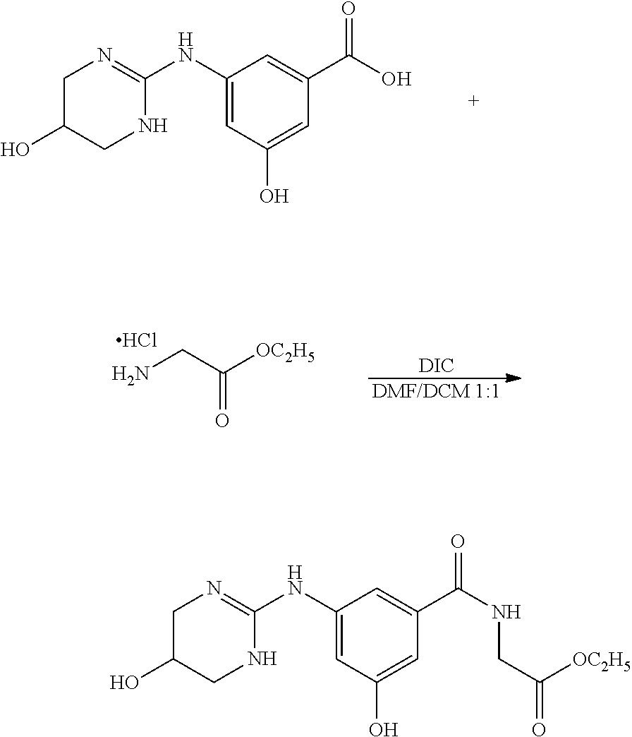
C1C(O)CNC(NC2=CC(O)=CC(C(O)=O)=C2)=N1.NCC([OC2H5])=O.Cl.[DIC].[DMF/DCM 1:1].C1C(O)CNC(NC2=CC(O)=CC(C(NCC(=O)[OC2H5])=O)=C2)=N1
